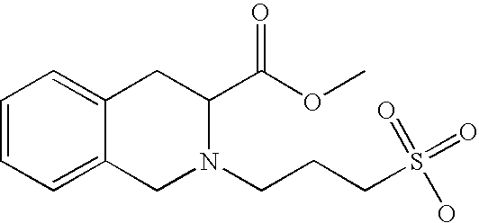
C1=CC=C2C(=C1)CC(C(OC)=O)N(CCCS(=O)(=O)O)C2
